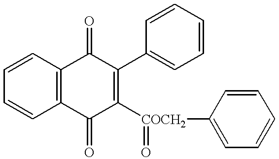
C1=CC2=C(C=C1)C(=O)C([COCH2](=O)C1=CC=CC=C1)=C(C1=CC=CC=C1)C2=O
